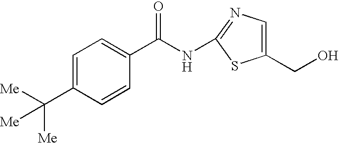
C1=C(C([Me])([Me])[Me])C=CC(C(NC2=NC=C(CO)S2)=O)=C1
